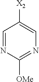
N1=C([OMe])N=CC([X2])=C1
